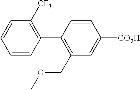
C1=CC(C2=C(COC)C=C([CO2H])C=C2)=C([CF3])C=C1
